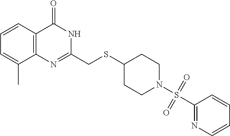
C1(CSC2CCN(S(=O)(=O)C3=NC=CC=C3)CC2)=NC2=C(C=CC=C2C)C(=O)N1
